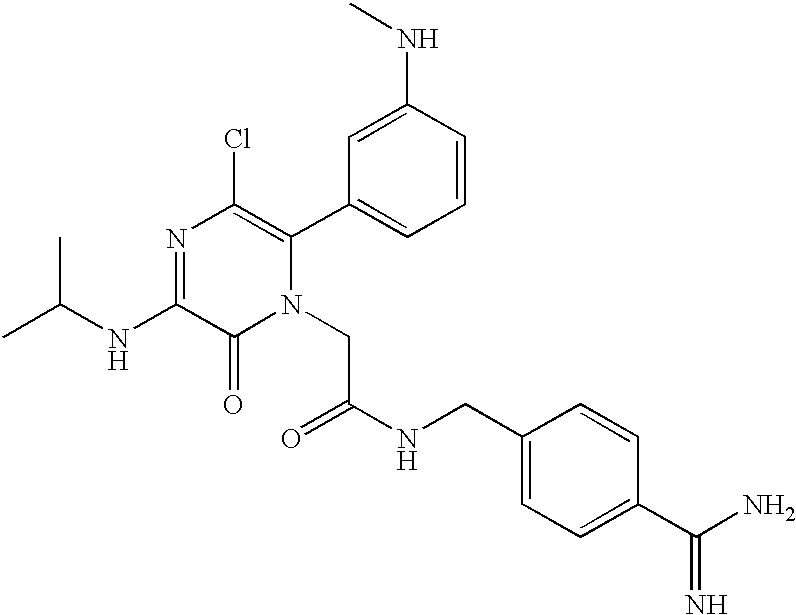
CC(NC1=NC(Cl)=C(C2=CC=CC(NC)=C2)N(CC(=O)NCC2=CC=C(C(N)=N)C=C2)C1=O)C
